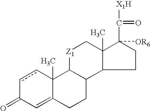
c1cC2(C)C(=CC1=O)CCC1C2[Z1]CC2(C)C1CCC2(C([X1H])=O)[OR6]
